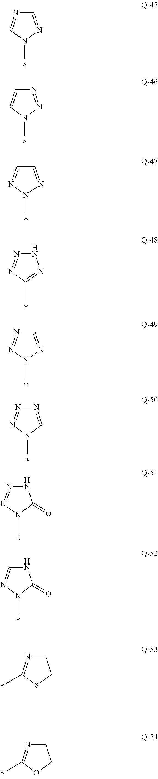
C1=NN(C)C=N1.C1N=C(C)SC1.N1=NN(C)C=C1.C1=NN(C)N=C1.N1N=NC(C)=N1.C1=NN(C)N=N1.N1=CN(C)N=N1.N1N=NN(C)C1=O.N1C=NN(C)C1=O.C1N=C(C)OC1
